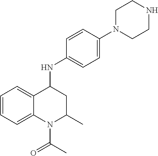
C1=CC=C2C(=C1)C(NC1=CC=C(N3CCNCC3)C=C1)CC(C)N2C(C)=O
